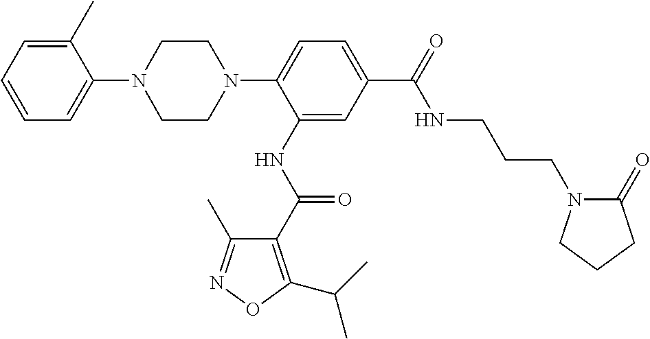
C1(N2CCN(C3=CC=C(C(=O)NCCCN4C(=O)CCC4)C=C3NC(=O)C3=C(C(C)C)ON=C3C)CC2)=CC=CC=C1C
